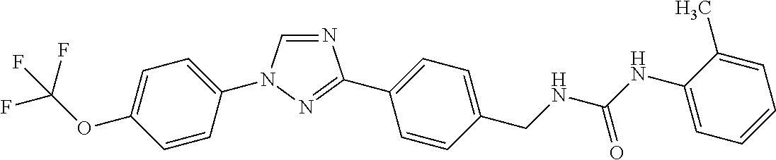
C1=C(OC(F)(F)F)C=CC(N2C=NC(C3=CC=C(CNC(NC4=CC=CC=C4C)=O)C=C3)=N2)=C1
